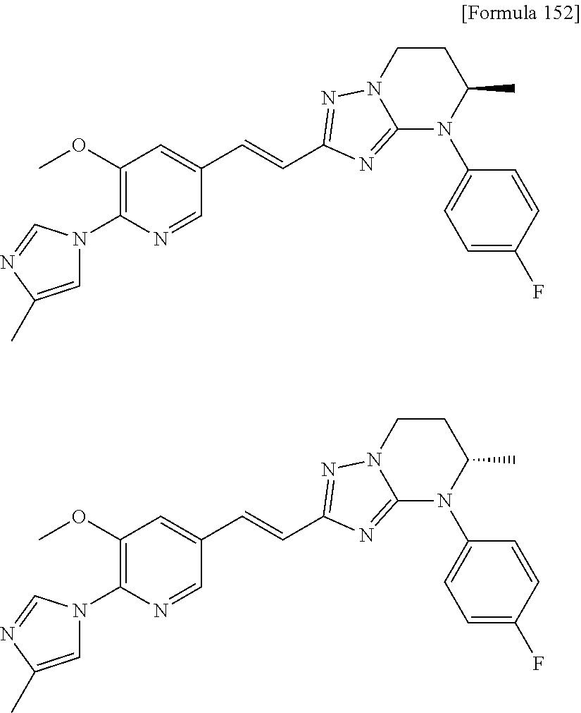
C1=NC(N2C=C(C)N=C2)=C(OC)C=C1C=CC1=NN2C(=N1)N(C1=CC=C(F)C=C1)C(C)CC2.C1=NC(N2C=C(C)N=C2)=C(OC)C=C1C=CC1=NN2C(=N1)N(C1=CC=C(F)C=C1)C(C)CC2
